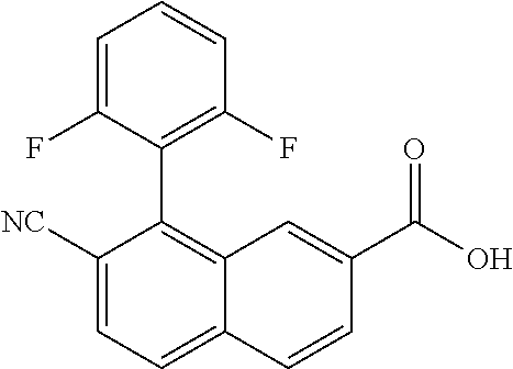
C1([NC])=CC=C2C(=C1C1=C(F)C=CC=C1F)C=C(C(O)=O)C=C2
